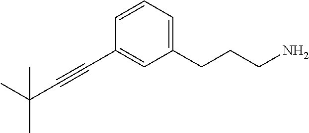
C(C)(C#CC1=CC(CCCN)=CC=C1)(C)C
